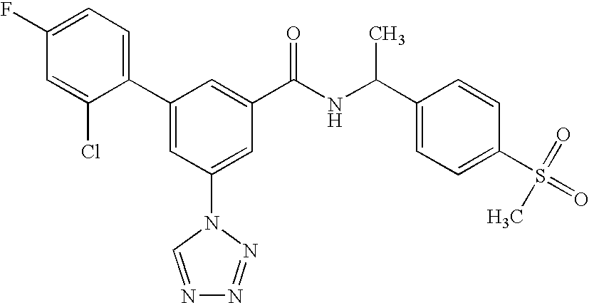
C1(C2=CC(N3C=NN=N3)=CC(C(NC(C3=CC=C(S(=O)(=O)C)C=C3)C)=O)=C2)=CC=C(F)C=C1Cl
